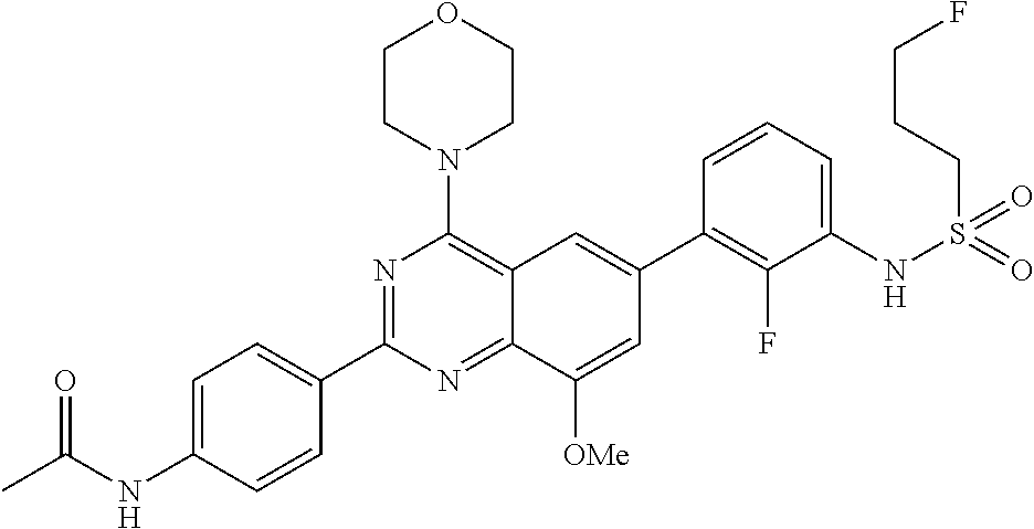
C12=NC(C3=CC=C(NC(C)=O)C=C3)=NC(N3CCOCC3)=C1C=C(C1=C(F)C(NS(CCCF)(=O)=O)=CC=C1)C=C2[OMe]
